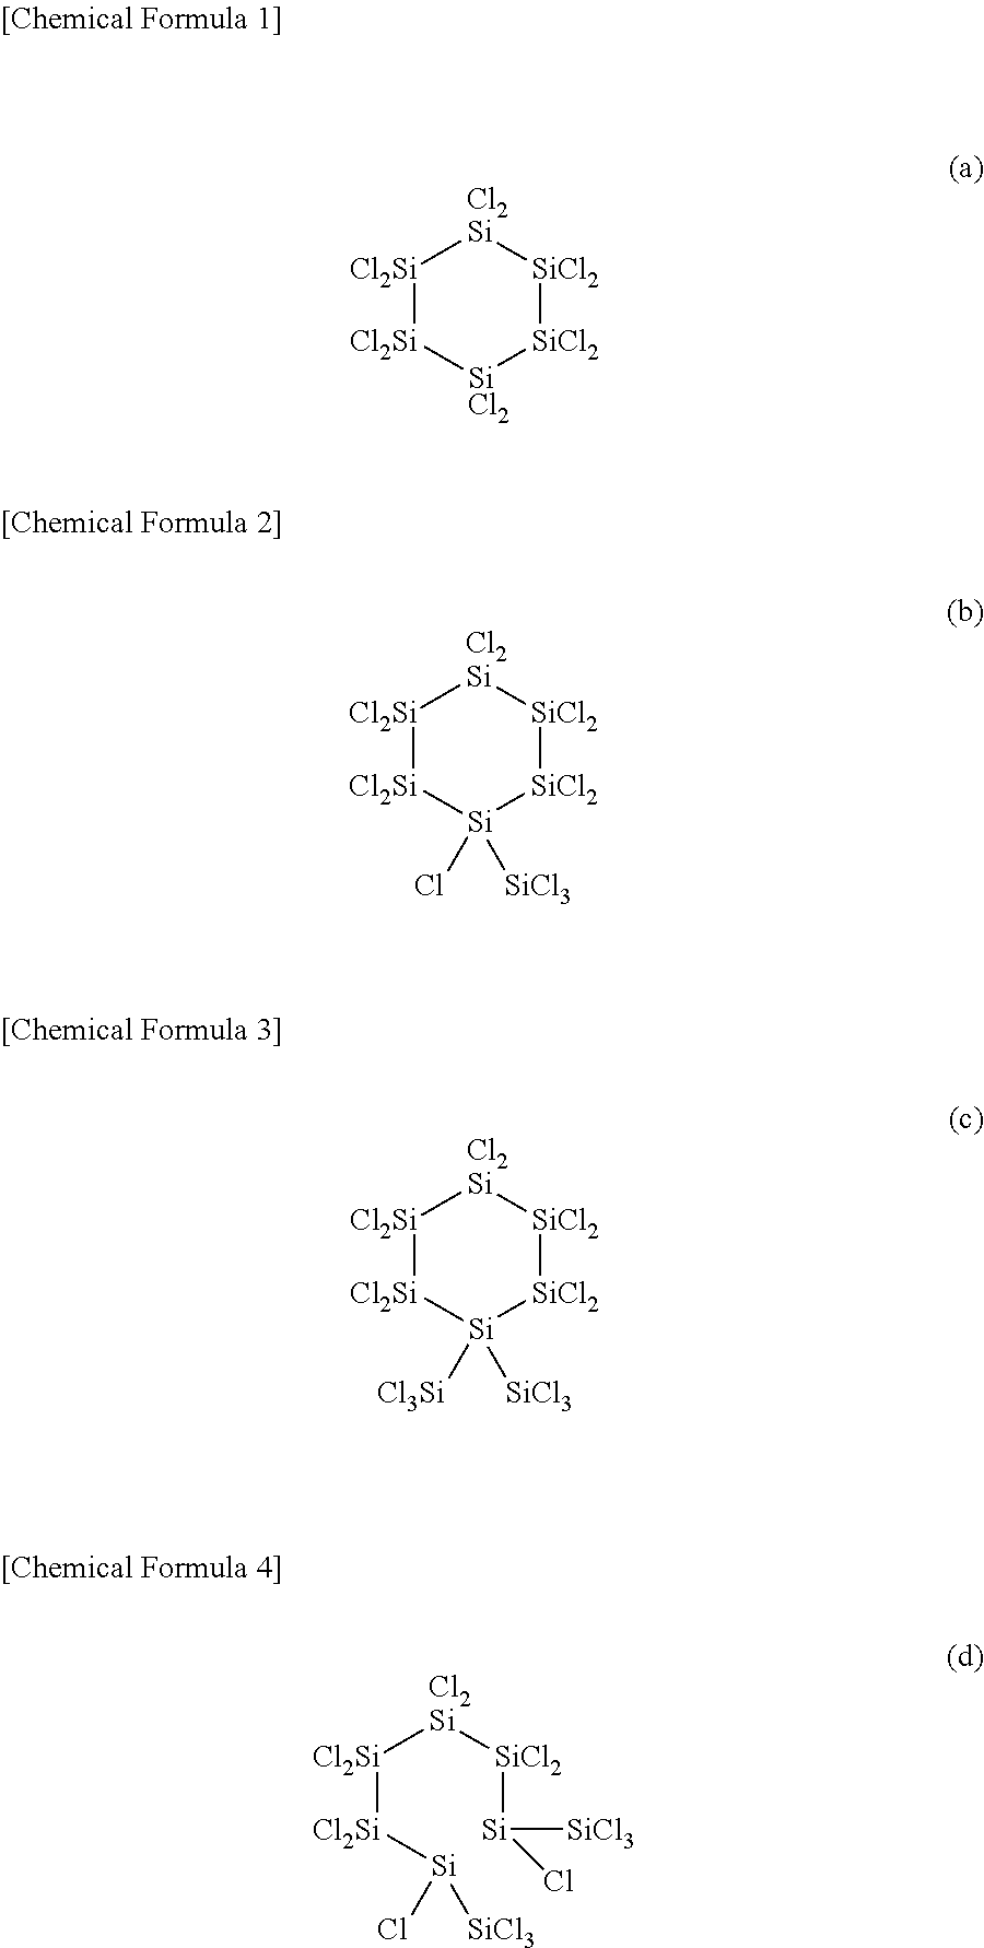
[Cl2Si]1[Cl2Si][SiCl2][SiCl2][SiCl2][Cl2Si]1.[Cl2Si]1[Cl2Si][Si](Cl)([SiCl3])[SiCl2][SiCl2][Cl2Si]1.[Cl2Si]1[Cl2Si][Si]([Cl3Si])([SiCl3])[SiCl2][SiCl2][Cl2Si]1.[Cl2Si]([Cl2Si][Si](Cl)[SiCl3])[Cl2Si][SiCl2][Si](Cl)[SiCl3]
